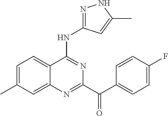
C1=C(C)C=C2C(=C1)C(NC1=NNC(C)=C1)=NC(C(C1=CC=C(F)C=C1)=O)=N2
